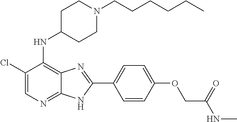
C1(Cl)=CN=C2C(=C1NC1CCN(CCCCCC)CC1)N=C(C1=CC=C(OCC(NC)=O)C=C1)N2
